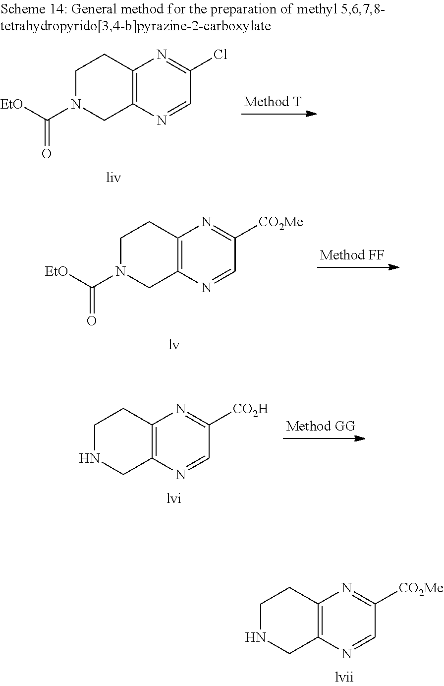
C1=NC2=C(N=C1Cl)CCN(C([EtO])=O)C2.C1=NC2=C(N=C1[CO2Me])CCN(C([EtO])=O)C2.C1=NC2=C(N=C1[CO2H])CCNC2.C1=NC2=C(N=C1[CO2Me])CCNC2
